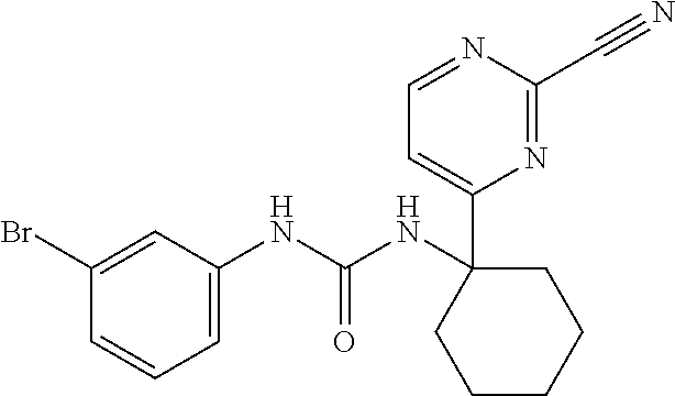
N1=C(C#N)N=CC=C1C1(NC(NC2=CC=CC(Br)=C2)=O)CCCCC1
